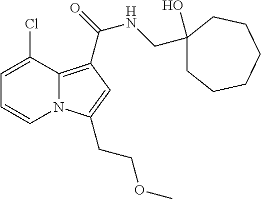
C1=C(Cl)C2=C(C(=O)NCC3(O)CCCCCC3)C=C(CCOC)N2C=C1
